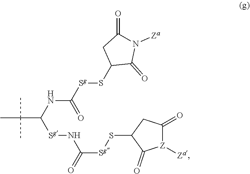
CC(C)(C)C(NC([Sg]SC1C(=O)N([Za])C(=O)C1)=O)[Sg]NC([Sg]SC1C(=O)[Z]([Za])C(=O)C1)=O
